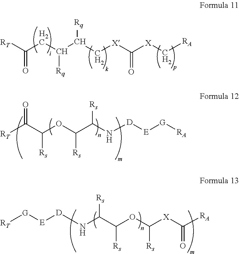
[RT]C(CC(C(C[X]C([X]C[RA])=O)[Rq])[Rq])=O.[RT]C(C(OC(C(N[D][E][G][RA])[Rs])[Rs])[Rs])=O.[RT][G][E][D]NC(C(OC([X]C([RA])=O)[Rs])[Rs])[Rs]
